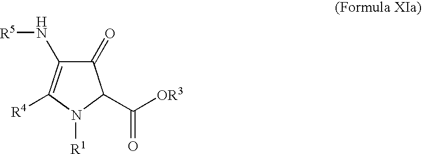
C1(=O)C(N[R5])=C([R4])N([R1])C1C([OR3])=O
